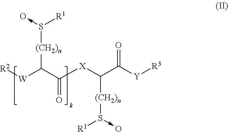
[R2][W]C(C([X]C(C([Y][R3])=O)[(CH2)n]S([R1])->O)=O)[(CH2)n]S([R1])->O
